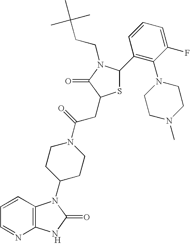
[H].C12=C(C=CC=N1)N(C1CCN(C(=O)CC3SC(C4=C(N5CCN(C)CC5)C(F)=CC=C4)N(CCC(C)(C)C)C3=O)CC1)C(=O)N2
